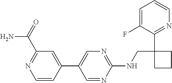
C1(NCC2(C3=NC=CC=C3F)CCC2)=NC=C(C2=CC(C(=O)N)=NC=C2)C=N1
